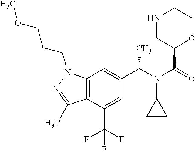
C12=C(C(C(F)(F)F)=CC(C(N(C(=O)C3OCCNC3)C3CC3)C)=C1)C(C)=NN2CCCOC
